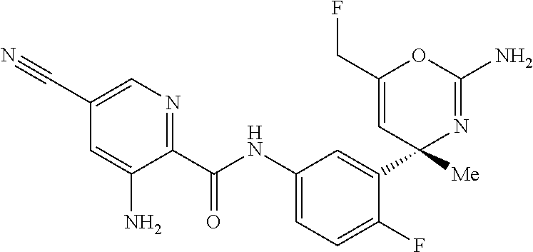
C1(C(NC2=CC=C(F)C(C3([Me])N=C(N)OC(CF)=C3)=C2)=O)=NC=C(C#N)C=C1N
